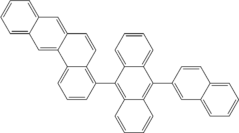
C1=C2C3=CC=CC(C4=C5C(=C(C6=CC7=CC=CC=C7C=C6)C6=CC=CC=C46)C=CC=C5)=C3C=CC2=CC2=CC=CC=C12
